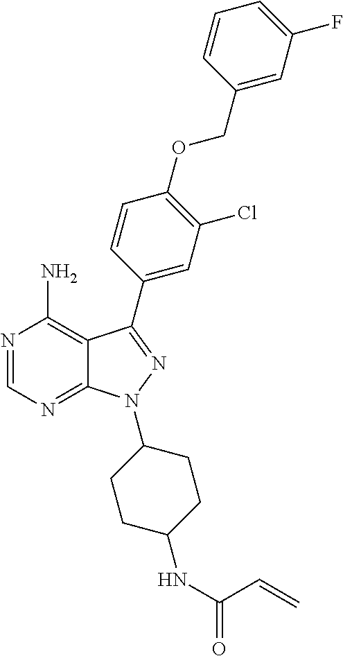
N1=CN=C2C(=C1N)C(C1=CC(Cl)=C(OCC3=CC(F)=CC=C3)C=C1)=NN2C1CCC(NC(C=C)=O)CC1
